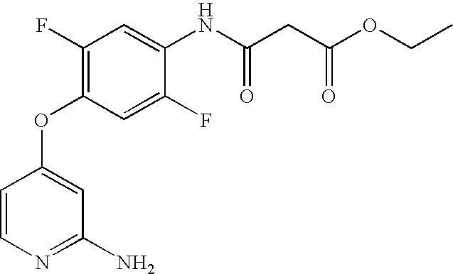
C1=CN=C(N)C=C1OC1=C(F)C=C(NC(CC(OCC)=O)=O)C(F)=C1
